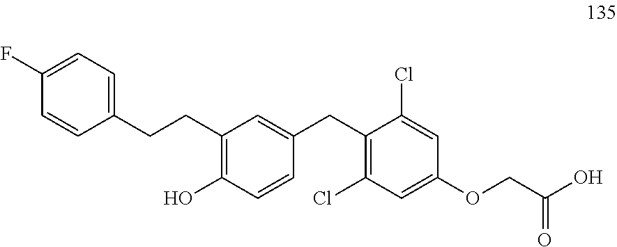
C(C1=C(O)C=CC(CC2=C(Cl)C=C(OCC(O)=O)C=C2Cl)=C1)CC1=CC=C(F)C=C1
